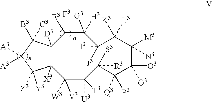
C12([D3])C([X3])(C([Z3])([Y3])C([3])([A3])C1([C3])[B3])C([W3])([V3])C([U3])([T3])C([R3])([S3])C([P3])([Q3])C([O3])([3])C([M3])([N3])C([L3])([K3])C([I3])([J3])C([G3])([H3])C2([F3])[E3]
